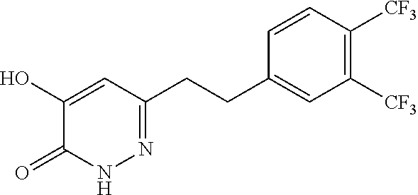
C1(O)=CC(CCC2=CC([CF3])=C([CF3])C=C2)=NNC1=O
